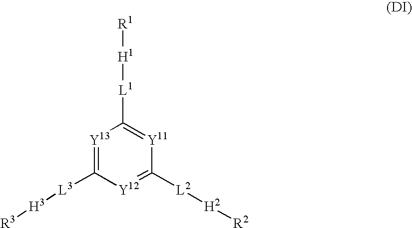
[R1][H1][L1]C1=[Y11]C([L2][H2][R2])=[Y12]C([L3][H3][R3])=[Y13]1
